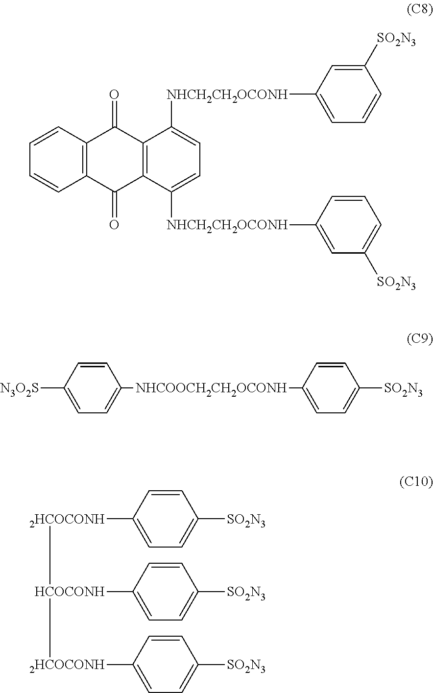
C1=CC2=C(C=C1)C(=O)C1=C(C2=O)C([NHCH2CH2OCONH]C2=CC=CC([SO2N3])=C2)=CC=C1[NHCH2CH2OCONH]C1=CC([SO2N3])=CC=C1.[N3O2S]C1=CC=C([NHCOOCH2CH2OCONH]C2=CC=C([SO2N3])C=C2)C=C1.[2HCOCONH]([HCOCONH]([2HCOCONH]C1=CC=C([SO2N3])C=C1)C1=CC=C([SO2N3])C=C1)C1=CC=C([SO2N3])C=C1
